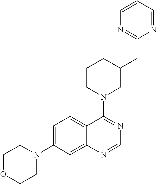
C1OCCN(C2=CC=C3C(=C2)N=CN=C3N2CC(CC3=NC=CC=N3)CCC2)C1
